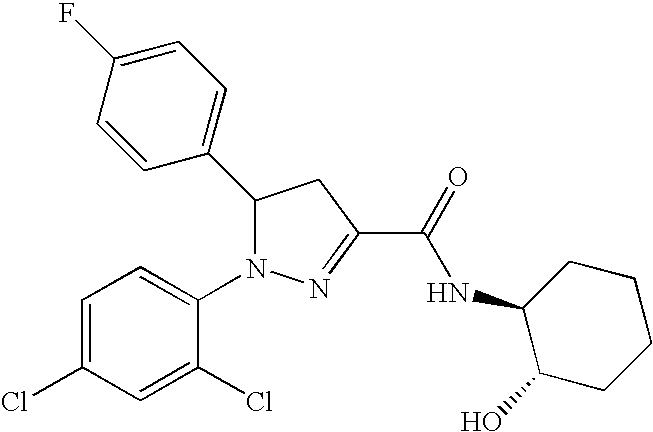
C1(C2N(C3=CC=C(Cl)C=C3Cl)N=C(C(=O)NC3C(O)CCCC3)C2)=CC=C(F)C=C1
